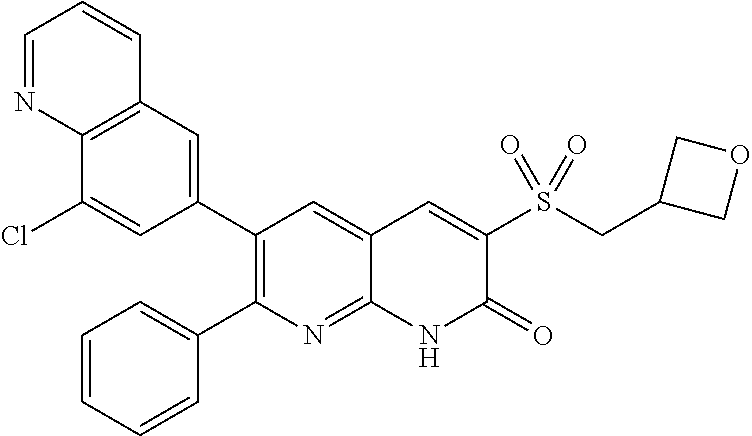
C12=C(C=C(C3=C(C4=CC=CC=C4)N=C4C(=C3)C=C(S(CC3COC3)(=O)=O)C(=O)N4)C=C1Cl)C=CC=N2
